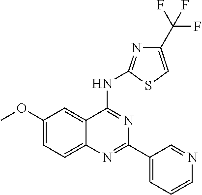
C1(OC)=CC=C2C(=C1)C(NC1=NC(C(F)(F)F)=CS1)=NC(C1=CC=CN=C1)=N2
